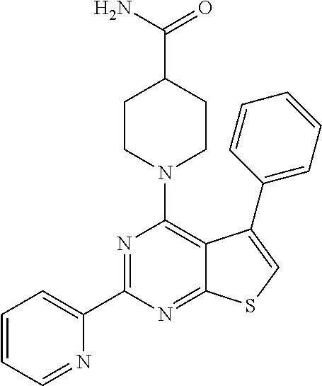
C1=CC=NC(C2=NC(N3CCC(C(N)=O)CC3)=C3C(=N2)SC=C3C2=CC=CC=C2)=C1
